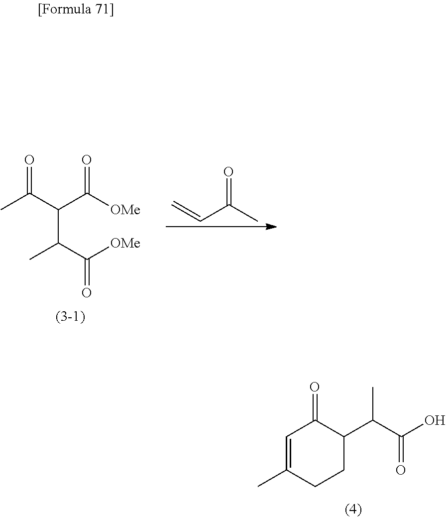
CC(C(C([OMe])=O)C(C([OMe])=O)C)=O.C=CC(C)=O.C1=C(C)CCC(C(C)C(=O)O)C1=O
